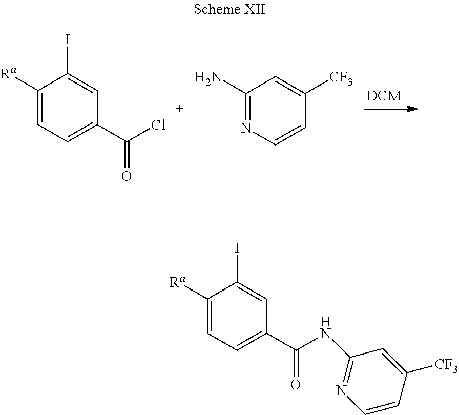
C1([Ra])=CC=C(C(=O)Cl)C=C1I.C1(N)=NC=CC([CF3])=C1.C1([Ra])=CC=C(C(=O)NC2=NC=CC([CF3])=C2)C=C1I
